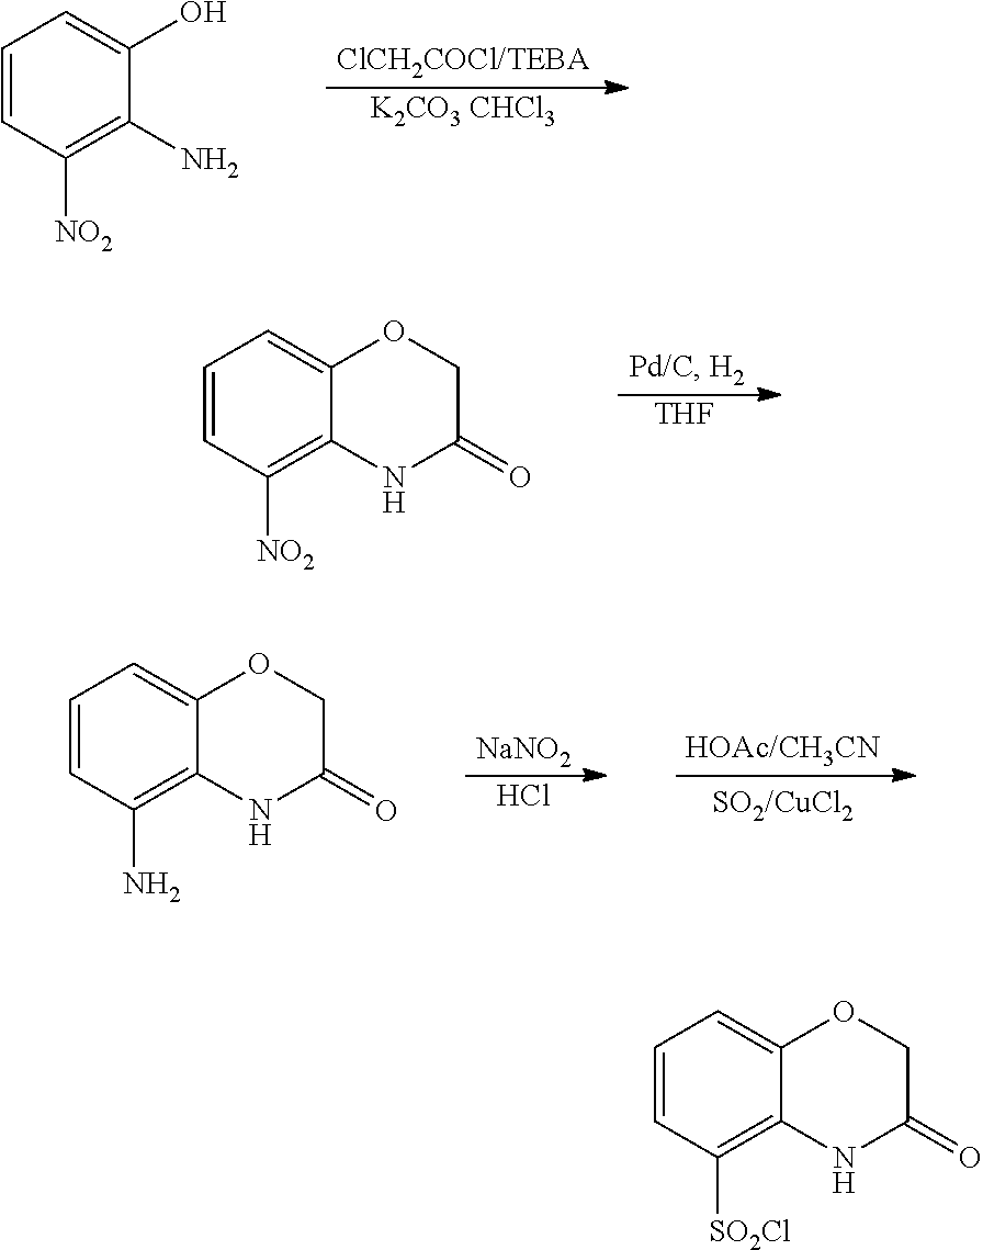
[THF].C1=CC([NO2])=C2C(=C1)OCC(=O)N2.C1=CC([NO2])=C(N)C(O)=C1.[K2CO3 CHCl3].C1=CC([SO2Cl])=C2C(=C1)OCC(=O)N2.C1=CC(N)=C2C(=C1)OCC(=O)N2.[NaNO2].Cl
